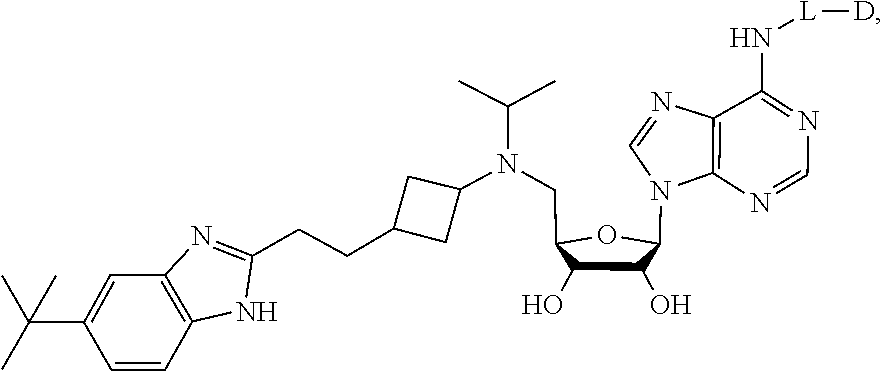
CC(C)N(C1CC(CCC2=NC3=C(N2)C=CC(C(C)(C)C)=C3)C1)CC1C(O)C(O)C(N2C=NC3=C2N=CN=C3N[L][D])O1
